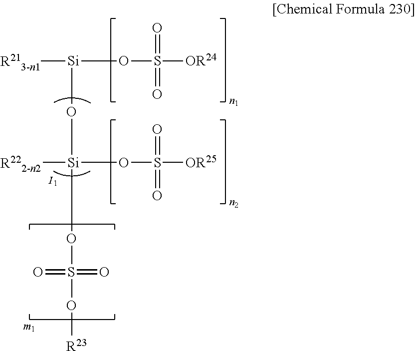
[R213-n1][Si](OS(=O)([OR24])=O)O[Si]([R222-n2])(OS(=O)([OR25])=O)OS(=O)(=O)O[R23]
